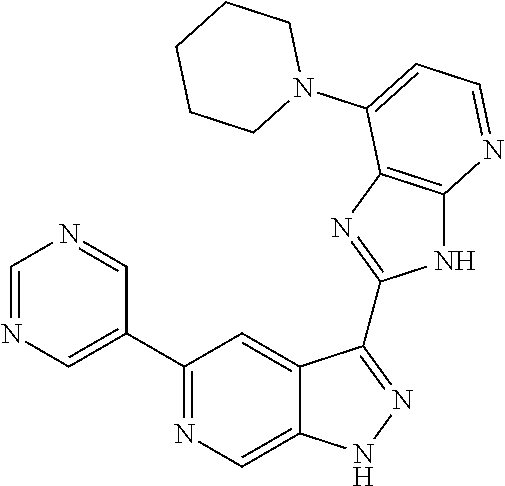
C1=NC=C(C2=NC=C3C(=C2)C(C2=NC4=C(N2)N=CC=C4N2CCCCC2)=NN3)C=N1
